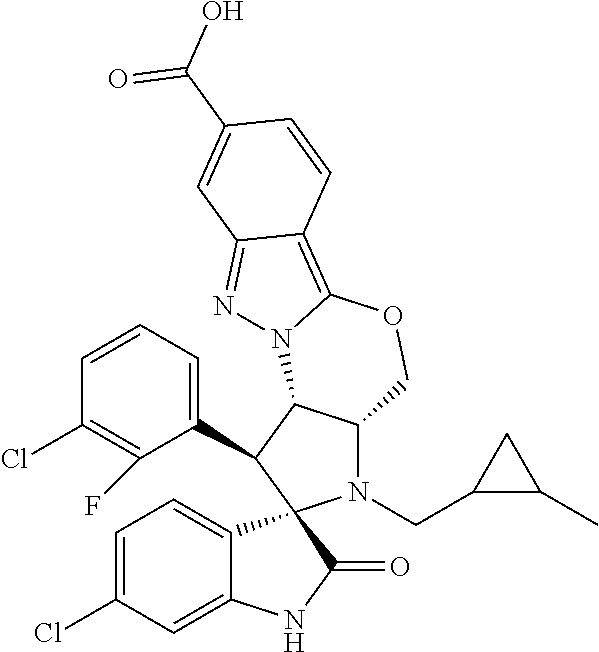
C1=CC=C(C2C3C(N(CC4C(C)C4)C24C2=CC=C(Cl)C=C2NC4=O)COC2=C4C(=NN32)C=C(C(O)=O)C=C4)C(F)=C1Cl
